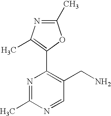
C1(C2=C(CN)C=NC(C)=N2)=C(C)N=C(C)O1
